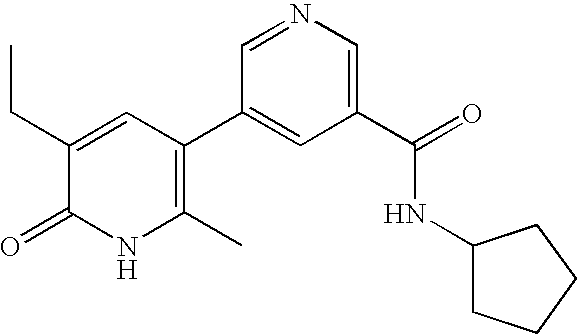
C1=NC=C(C(NC2CCCC2)=O)C=C1C1=C(C)NC(=O)C(CC)=C1
